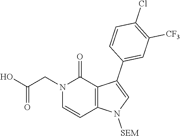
C1=C(C2=CN([SEM])C3=C2C(=O)N(CC(O)=O)C=C3)C=CC(Cl)=C1[CF3]
